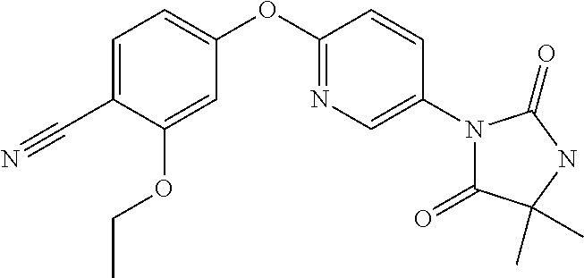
C1(C#N)=CC=C(OC2=NC=C(N3C(=O)C(C)(C)NC3=O)C=C2)C=C1OCC
